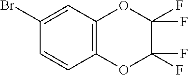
C12=C(C=C(Br)C=C1)OC(F)(F)C(F)(F)O2
